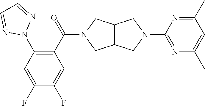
C12C(CN(C3=NC(C)=CC(C)=N3)C1)CN(C(C1=C(N3N=CC=N3)C=C(F)C(F)=C1)=O)C2
